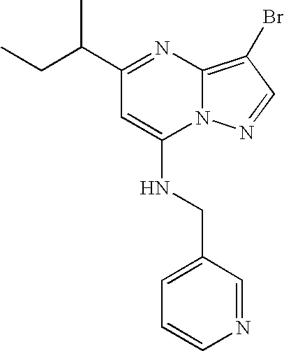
C1(C(CC)C)=NC2=C(Br)C=NN2C(NCC2=CC=CN=C2)=C1
